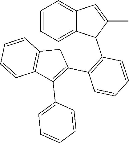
C1=CC=C2C(=C1)C=C(C)C2C1=C(C2=C(C3=CC=CC=C3)C3=C(C2)C=CC=C3)C=CC=C1
